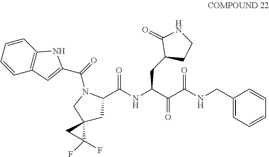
C1=CC=CC2=C1C=C(C(=O)N1CC3(CC1C(NC(C(C(NCC1=CC=CC=C1)=O)=O)CC1CCNC1=O)=O)CC3(F)F)N2
